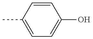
C1=C(C)C=CC(O)=C1
